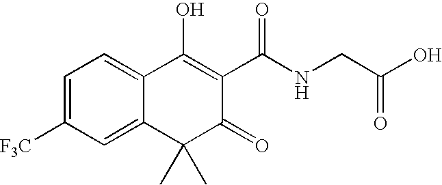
C1=C([F3C])C=C2C(=C1)C(O)=C(C(NCC(O)=O)=O)C(=O)C2(C)C
